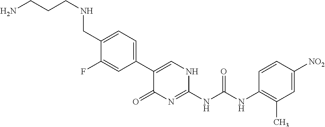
C(C1=CC=C(C2=CNC(NC(NC3=C(C)C=C([NO2])C=C3)=O)=NC2=O)C=C1F)NCCCN
